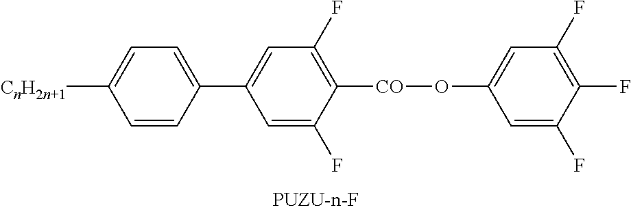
[CnH2n+1]C1=CC=C(C2=CC(F)=C([CO]OC3=CC(F)=C(F)C(F)=C3)C(F)=C2)C=C1
